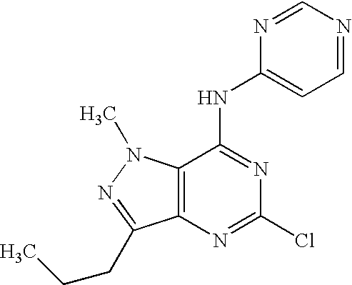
C12=C(N=C(Cl)N=C1NC1=CC=NC=N1)C(CCC)=NN2C
